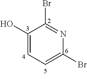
C1(O)=CC=C(Br)N=C1Br
